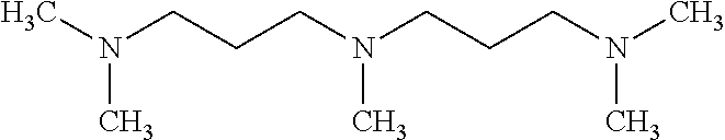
N(CCCN(CCCN(C)C)C)(C)C
